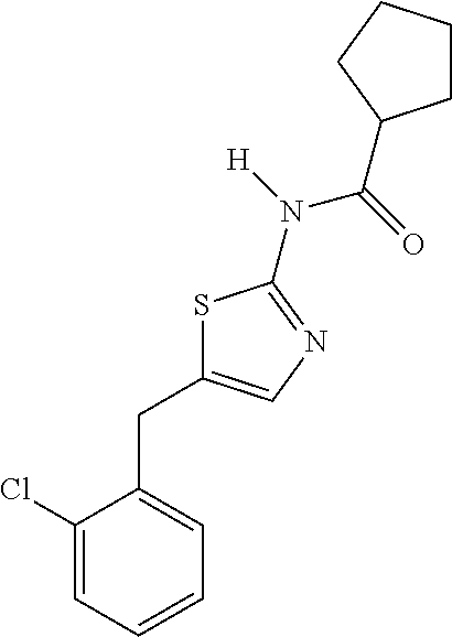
C1(Cl)=CC=CC=C1CC1=CN=C(N(C(=O)C2CCCC2)[H])S1
